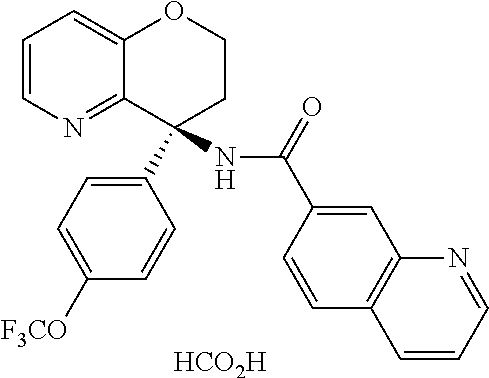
[HCO2H].C1=CN=C2C(=C1)OCCC2(C1=CC=C([F3CO])C=C1)NC(=O)C1=CC2=C(C=C1)C=CC=N2
